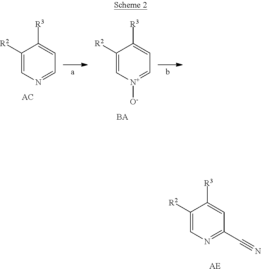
[BA].C1([R2])=C[N+]([O-])=CC=C1[R3].C1([R2])=CN=CC=C1[R3].[AC].C1([R2])=CN=C(C#N)C=C1[R3].[AE]
